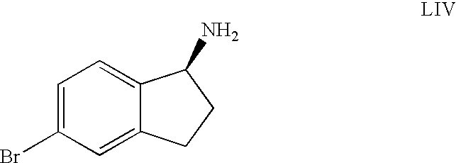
C1=C(Br)C=C2C(=C1)C(N)CC2
